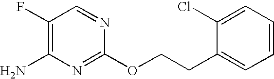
C1(F)=C(N)N=C(OCCC2=CC=CC=C2Cl)N=C1
